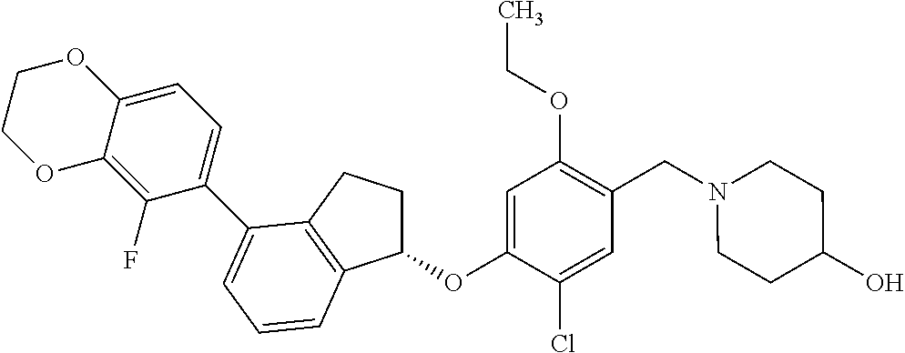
C1=C(OC2CCC3=C2C=CC=C3C2=CC=C3C(=C2F)OCCO3)C(Cl)=CC(CN2CCC(O)CC2)=C1OCC
